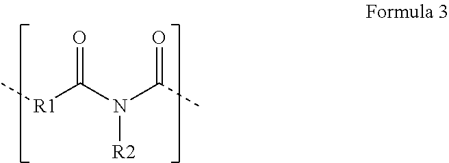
C[R1]C(N(C(C)=O)[R2])=O
